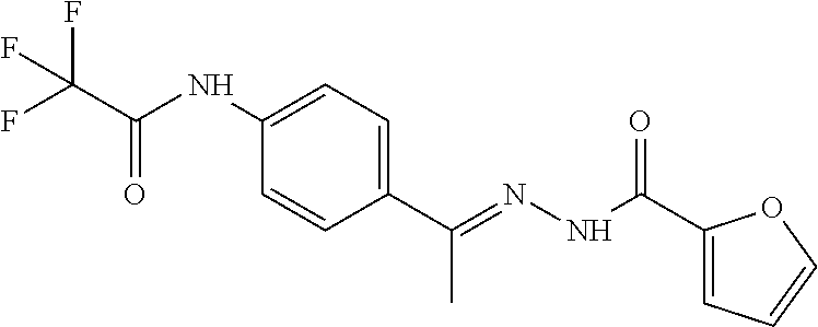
C1(NC(C(F)(F)F)=O)=CC=C(C(=NNC(C2=CC=CO2)=O)C)C=C1
